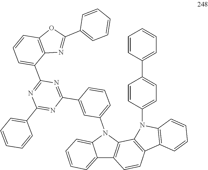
C1(C2=NC(C3=CC=CC=C3)=NC(C3=CC(N4C5=CC=CC=C5C5=C4C4=C(C6=C(N4C4=CC=C(C7=CC=CC=C7)C=C4)C=CC=C6)C=C5)=CC=C3)=N2)=CC=CC2=C1N=C(C1=CC=CC=C1)O2
